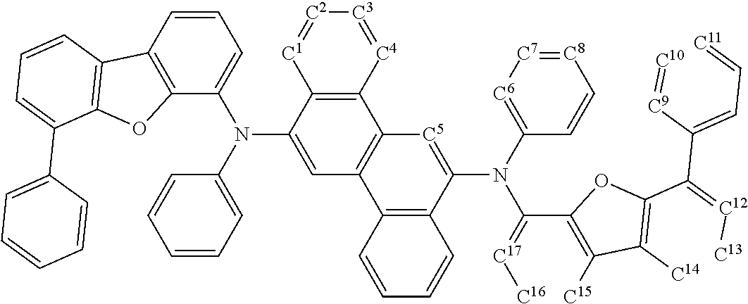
C1=CC2=C(C(N(C3=CC=CC=C3)C3=CC4=C(C5=C3[C1]=[C2][C3]=[C4]5)[C5]=C(N(C3=[C6][C7]=[C8]C=C3)C(=[C17][C16])C3=C([C15])C([C14])=C(C(=[C12][C13])C(=CC=[C11])[C9]=[C10])O3)C3=C4C=CC=C3)=C1)OC1=C2C=CC=C1C1=CC=CC=C1
